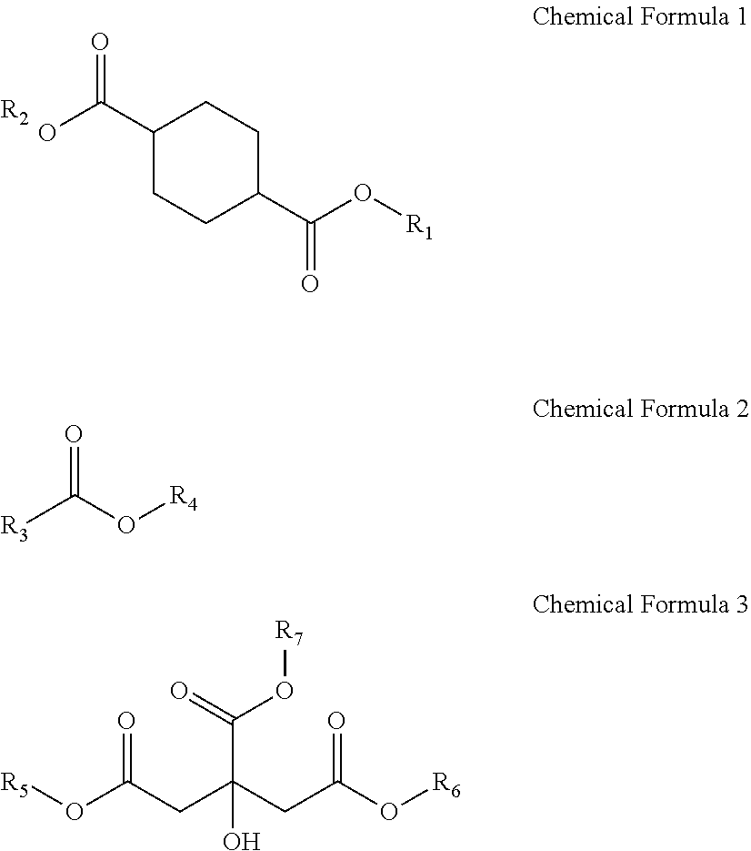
C1(C(O)=O)CCC(C(O[R1])=O)CC1.[R2].[R3]C(O[R4])=O.[R5]OC(CC(CC(O[R6])=O)(C(O[R7])=O)O)=O
